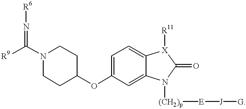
[R9]C(N1CCC(OC2=CC=C3C(=C2)N([(CH2)p][E][J][G])C(=O)[X]3[R11])CC1)=N[R6]
